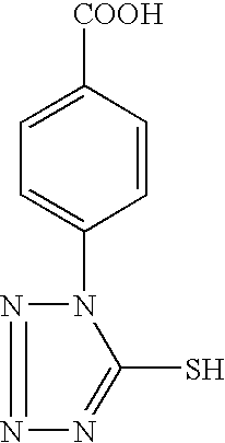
C1=C([COOH])C=CC(N2C(S)=NN=N2)=C1
